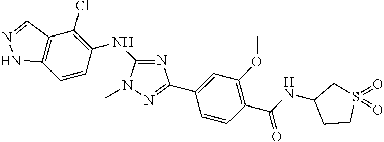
C12=C(C=CC(NC3=NC(C4=CC(OC)=C(C(NC5CCS(=O)(=O)C5)=O)C=C4)=NN3C)=C1Cl)NN=C2
